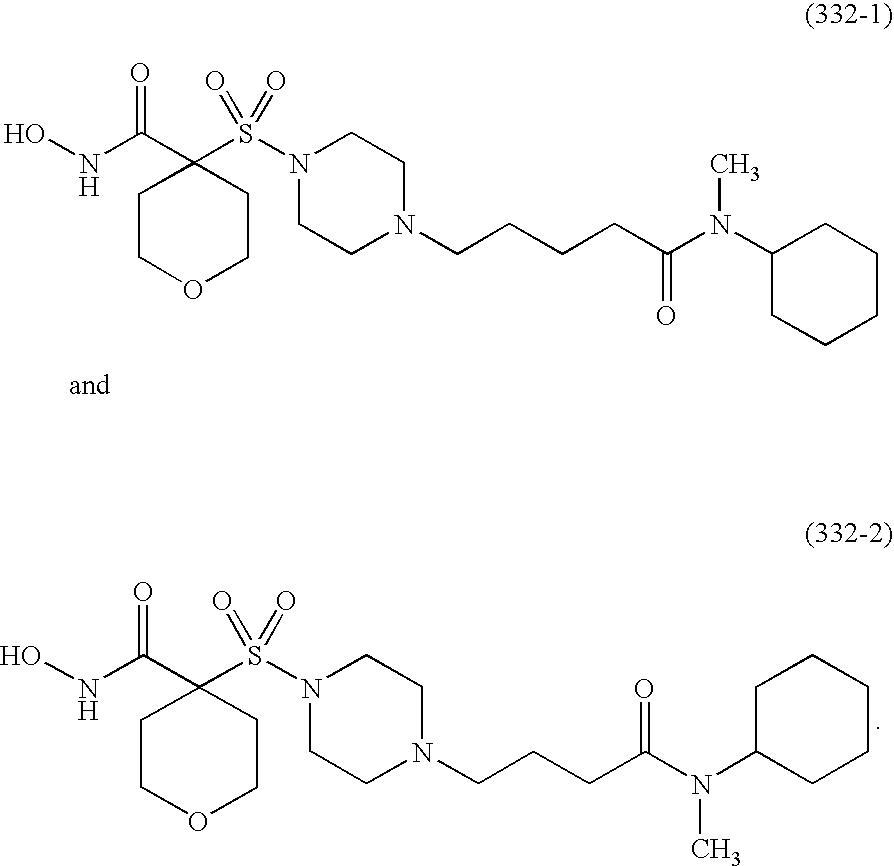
C1(C(NO)=O)(S(N2CCN(CCCCC(N(C3CCCCC3)C)=O)CC2)(=O)=O)CCOCC1.C1(C(NO)=O)(S(N2CCN(CCCC(N(C3CCCCC3)C)=O)CC2)(=O)=O)CCOCC1
